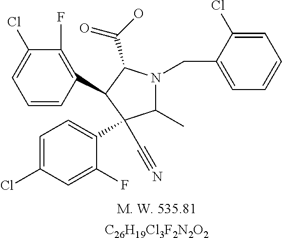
C1(C)N(CC2=CC=CC=C2Cl)C(C(O)=O)C(C2=C(F)C(Cl)=CC=C2)C1(C1=CC=C(Cl)C=C1F)C#N.[C26H19Cl3F2N2O2]
